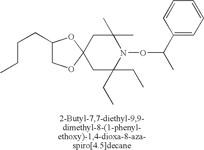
C1(CCCC)COC2(O1)CC(C)(C)N(OC(C)C1=CC=CC=C1)C(CC)(CC)C2
